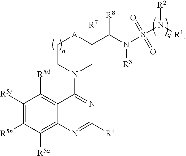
C1([R5c])=C([R5b])C([R5a])=C2C(=C1[R5d])C(N1CC(C(N(S(=O)(=O)N([R1])[R2])[R3])[R8])([R7])[A]CC1)=NC([R4])=N2
